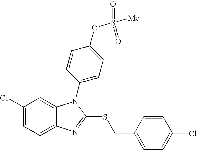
C1(Cl)=CC=C2C(=C1)N(C1=CC=C(OS([Me])(=O)=O)C=C1)C(SCC1=CC=C(Cl)C=C1)=N2
